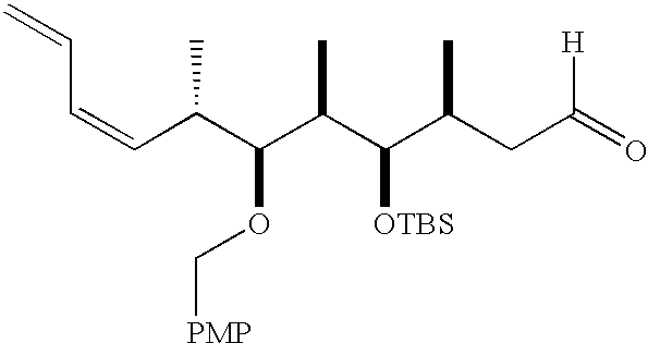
C(C(C(C(C(C(CC(=O)[H])C)[OTBS])C)OC[PMP])C)=CC=C
